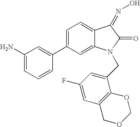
C1(N)=CC=CC(C2=CC=C3C(=C2)N(CC2=CC(F)=CC4=C2OCOC4)C(=O)C3=NO)=C1
